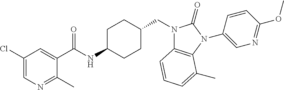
C1(C(NC2CCC(CN3C4=C(N(C5=CN=C(OC)C=C5)C3=O)C(C)=CC=C4)CC2)=O)=CC(Cl)=CN=C1C
